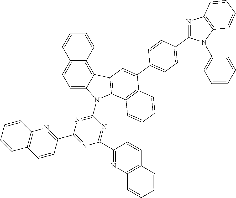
C1=C2C(=C3C(=C1)C=CC=C3)C1=C(N2C2=NC(C3=NC4=C(C=C3)C=CC=C4)=NC(C3=NC4=C(C=C3)C=CC=C4)=N2)C2=C(C(C3=CC=C(C4=NC5=C(N4C4=CC=CC=C4)C=CC=C5)C=C3)=C1)C=CC=C2
